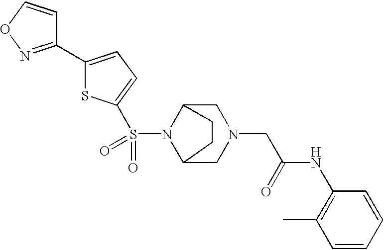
O=S(N1C2CN(CC(=O)NC3=C(C)C=CC=C3)CC1CC2)(=O)C1=CC=C(C2=NOC=C2)S1
